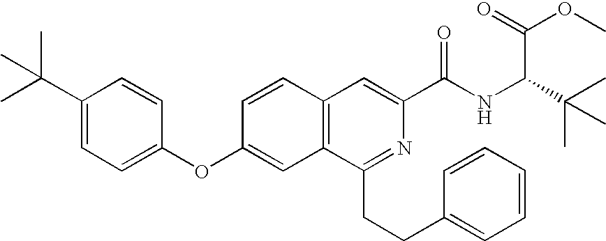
C1=CC(OC2=CC=C(C(C)(C)C)C=C2)=CC2=C1C=C(C(NC(C(C)(C)C)C(=O)OC)=O)N=C2CCC1=CC=CC=C1
